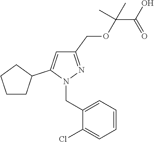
C1(COC(C(O)=O)(C)C)=NN(CC2=CC=CC=C2Cl)C(C2CCCC2)=C1
